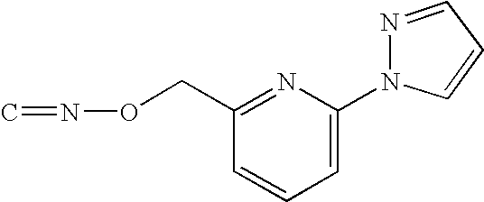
C1(CON=C)=NC(N2C=CC=N2)=CC=C1
